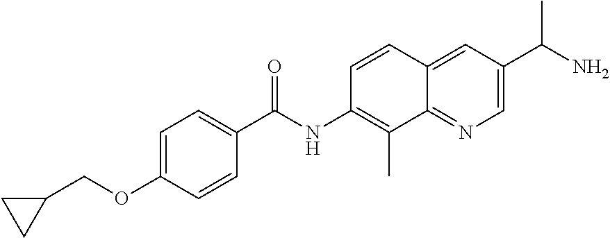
C1=CC2=CC(C(N)C)=CN=C2C(C)=C1NC(C1=CC=C(OCC2CC2)C=C1)=O
